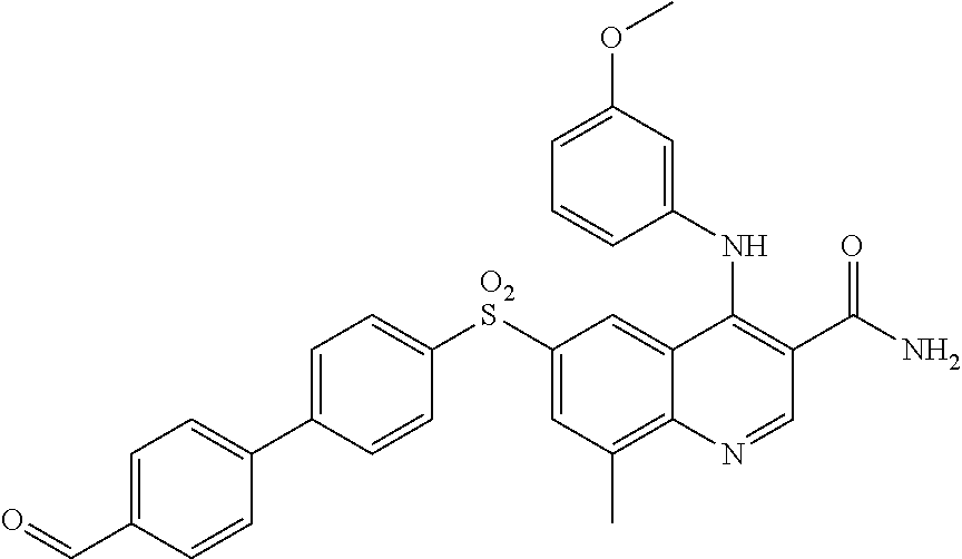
C1=C(C2=CC=C(C=O)C=C2)C=CC([O2S]C2=CC(C)=C3C(=C2)C(NC2=CC(OC)=CC=C2)=C(C(N)=O)C=N3)=C1
